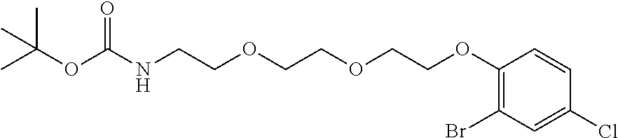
O=C(OC(C)(C)C)NCCOCCOCCOC1=C(Br)C=C(Cl)C=C1
